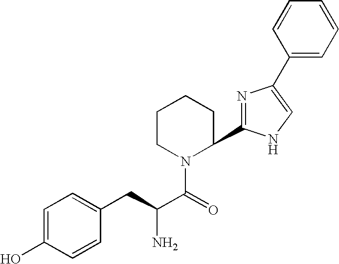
C1=C(O)C=CC(CC(C(=O)N2C(C3=NC(C4=CC=CC=C4)=CN3)CCCC2)N)=C1
